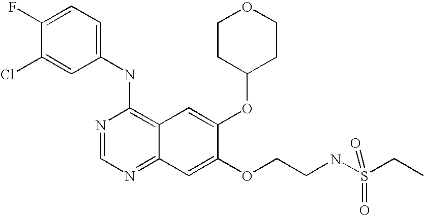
C1=C(Cl)C(F)=CC=C1NC1=C2C(=NC=N1)C=C(OCCNS(CC)(=O)=O)C(OC1CCOCC1)=C2
